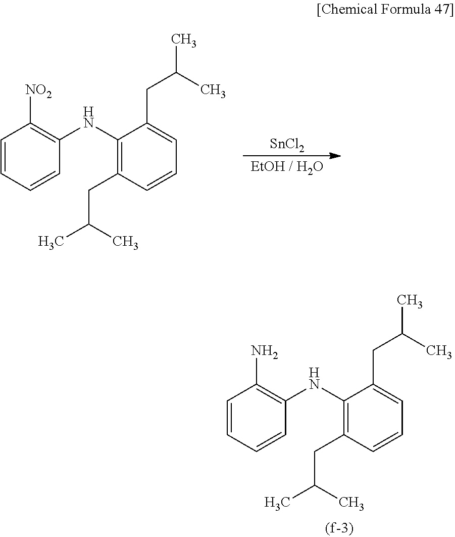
[SnCl2].[EtOH / H2O].C1=CC=CC(NC2=C(CC(C)C)C=CC=C2CC(C)C)=C1[NO2].C1=CC=CC(NC2=C(CC(C)C)C=CC=C2CC(C)C)=C1N
